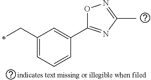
C1(CC)=CC=CC(C2=NC(C)=NO2)=C1
